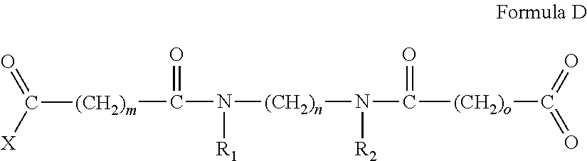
C([(CH2)m]C([X])=O)(=O)N([R1])[(CH2)n]N([R2])C(=O)[(CH2)o]C(=O)=O
